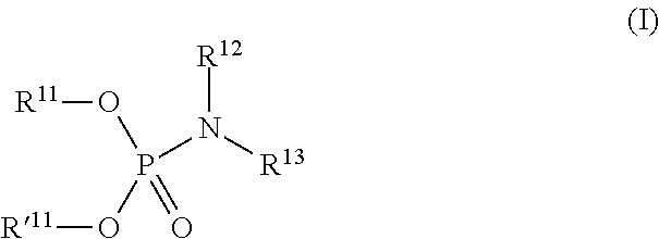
[R11]OP(O[R11])(=O)N([R13])[R12]
